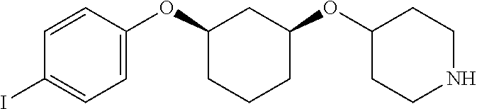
C1=CC(OC2CCCC(OC3CCNCC3)C2)=CC=C1I
